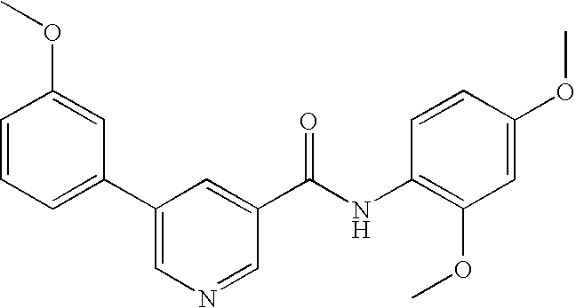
C1=CC(OC)=CC(C2=CN=CC(C(NC3=C(OC)C=C(OC)C=C3)=O)=C2)=C1
